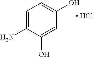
C1=C(N)C(O)=CC(O)=C1.[ HCl]
